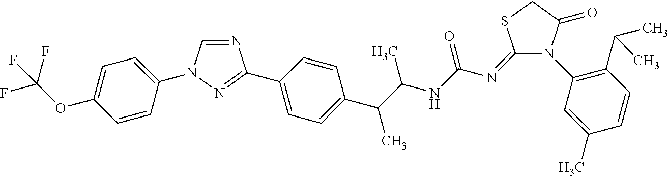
N1=CN(C2=CC=C(OC(F)(F)F)C=C2)N=C1C1=CC=C(C(C(NC(N=C2N(C3=C(C(C)C)C=CC(C)=C3)C(=O)CS2)=O)C)C)C=C1
